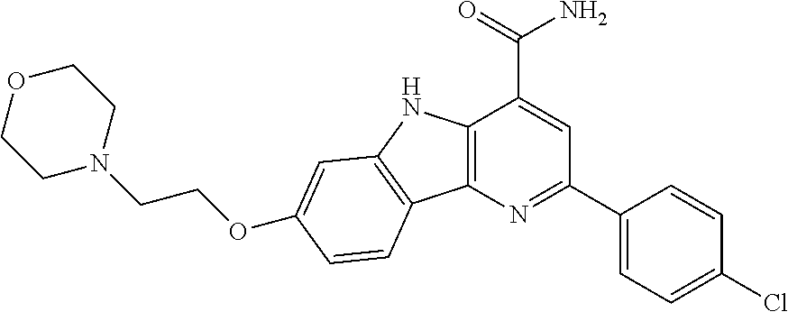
C1OCCN(CCOC2=CC3=C(C4=C(N3)C(C(=O)N)=CC(C3=CC=C(Cl)C=C3)=N4)C=C2)C1
